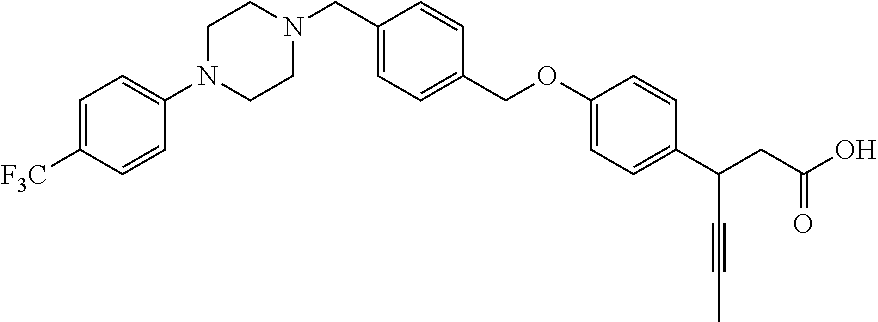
C1(COC2=CC=C(C(CC(O)=O)C#CC)C=C2)=CC=C(CN2CCN(C3=CC=C([F3C])C=C3)CC2)C=C1
